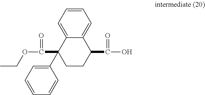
C1=CC=C(C2(C(OCC)=O)CCC(C(O)=O)C3=CC=CC=C32)C=C1
